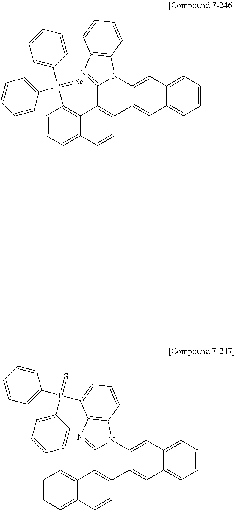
C1=CC=C2C(=C1P(C1=CC=CC=C1)(=[Se])C1=CC=CC=C1)C1=C(C=C2)C2=CC3=CC=CC=C3C=C2N2C1=NC1=C2C=CC=C1.C1=CC=C2C(=C1)C1=C(C=C2)C2=CC3=CC=CC=C3C=C2N2C1=NC1=C2C=CC=C1P(C1=CC=CC=C1)(=S)C1=CC=CC=C1
